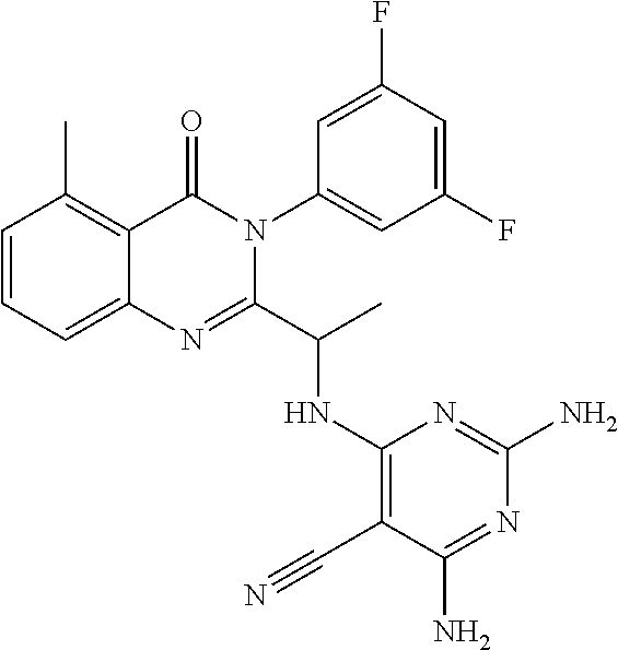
C1=CC=C2C(=C1C)C(=O)N(C1=CC(F)=CC(F)=C1)C(C(C)NC1=C(C#N)C(N)=NC(N)=N1)=N2
